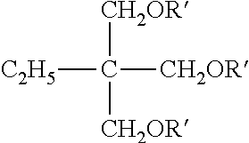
C([CH2OR])([CH2OR])([CH2OR])[C2H5]
